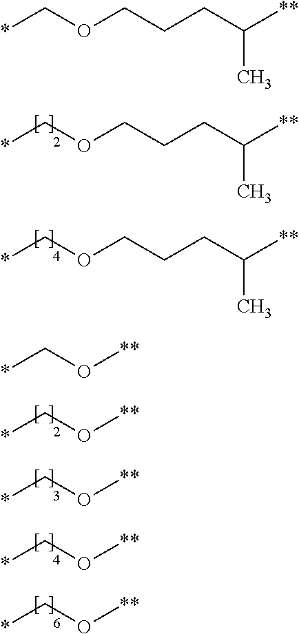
*COCCCC([**])C.*COCCCC([**])C.*CO[**].*CO[**].*CO[**].*CO[**].*COCCCC([**])C.*CO[**]
